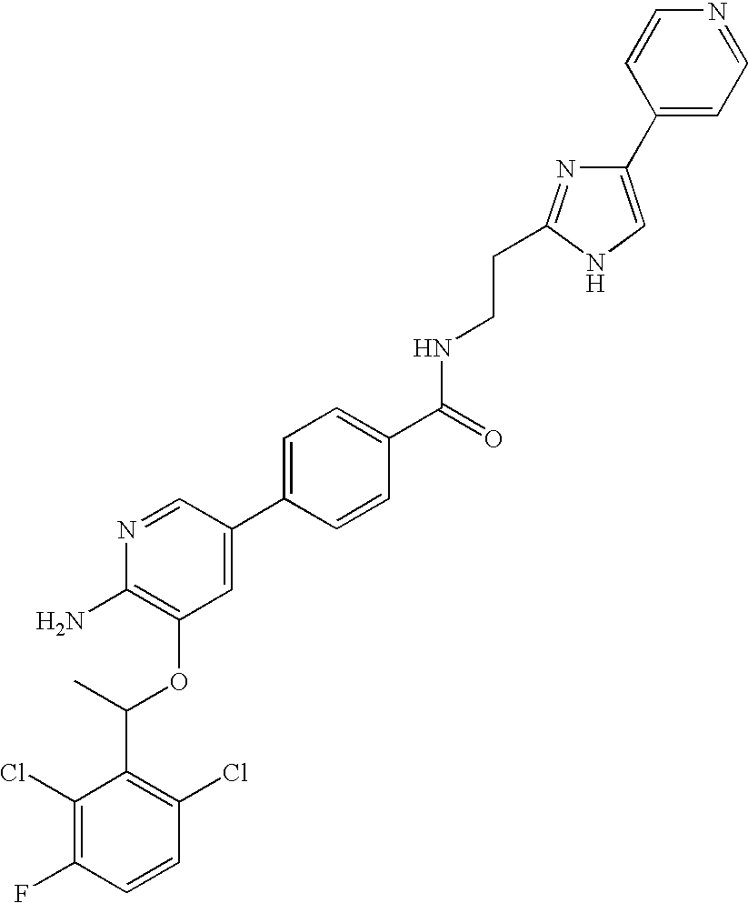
C1(Cl)=C(F)C=CC(Cl)=C1C(C)OC1=C(N)N=CC(C2=CC=C(C(=O)NCCC3=NC(C4=CC=NC=C4)=CN3)C=C2)=C1
